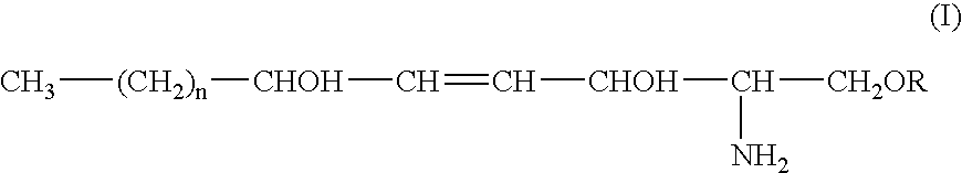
C[(CH2)n][CHOH]C=C[CHOH]C(N)[CH2OR]
